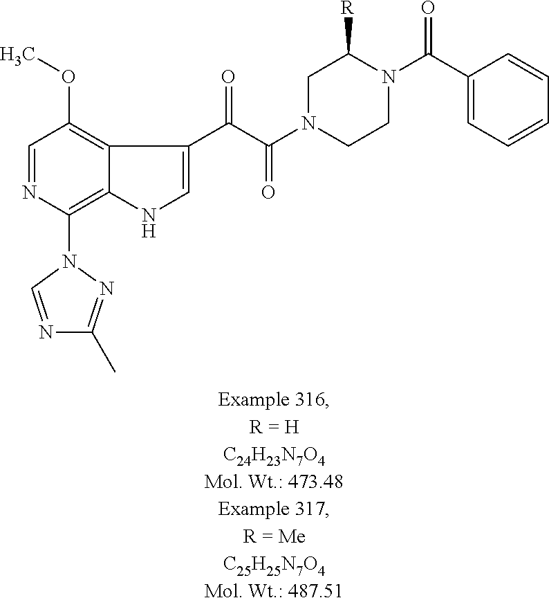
C1=NC(N2C=NC(C)=N2)=C2C(=C1OC)C(C(C(N1CCN(C(C3=CC=CC=C3)=O)C([R])C1)=O)=O)=CN2
